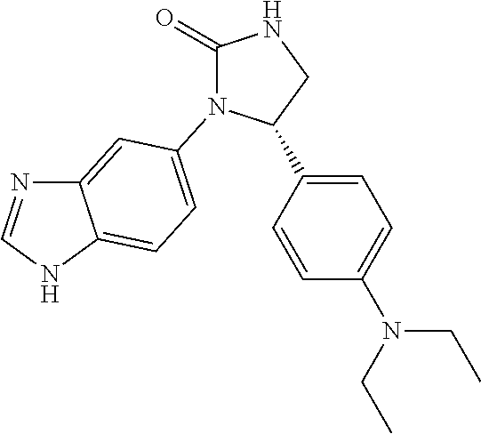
C1=CC(N(CC)CC)=CC=C1C1N(C2=CC=C3C(=C2)N=CN3)C(=O)NC1
